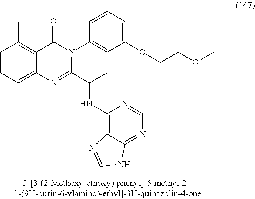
C1=CC=C2C(=C1C)C(=O)N(C1=CC(OCCOC)=CC=C1)C(C(C)NC1=C3C(=NC=N1)NC=N3)=N2
